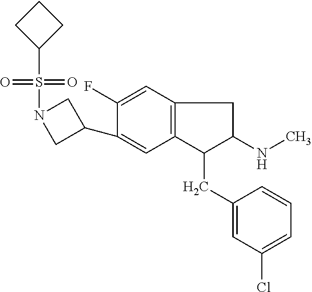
C1(C2CN(S(=O)(=O)C3CCC3)C2)=CC2=C(C=C1F)CC(NC)C2CC1=CC(Cl)=CC=C1
